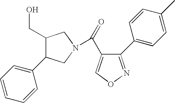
O=C(C1=CON=C1C1=CC=C(C)C=C1)N1CC(C2=CC=CC=C2)C(CO)C1
